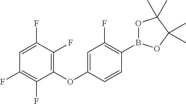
C1(OC2=CC(F)=C(B3OC(C)(C)C(C)(C)O3)C=C2)=C(F)C(F)=CC(F)=C1F
